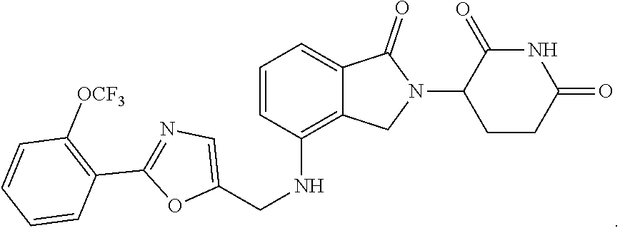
C1(NCC2=CN=C(C3=C([OCF3])C=CC=C3)O2)=C2C(=CC=C1)C(=O)N(C1CCC(=O)NC1=O)C2
